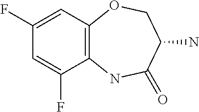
C1(F)=CC2=C(C(F)=C1)NC(=O)C(N)CO2
